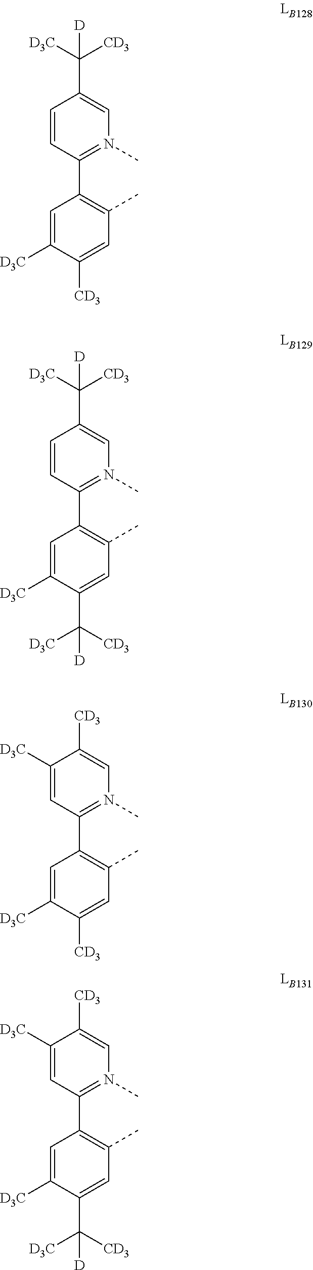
C1=CC(C([D3C])([CD3])[D])=CN(C)=C1C1=C(C)C=C([CD3])C([D3C])=C1.C1=CC(C([D3C])([CD3])[D])=CN(C)=C1C1=C(C)C=C(C([CD3])([D3C])[D])C([D3C])=C1.C1=C([D3C])C([CD3])=CN(C)=C1C1=C(C)C=C([CD3])C([D3C])=C1.C1=C([D3C])C([CD3])=CN(C)=C1C1=C(C)C=C(C([CD3])([D3C])[D])C([D3C])=C1
